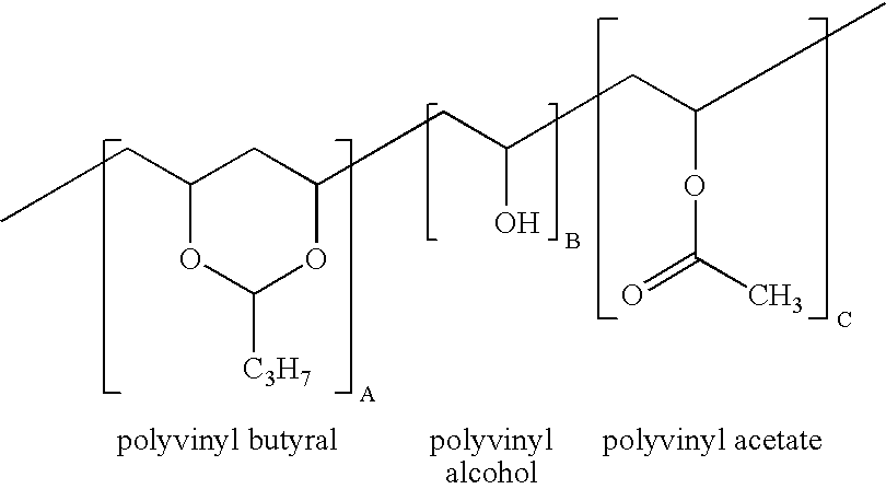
C(C1OC([C3H7])OC(CC(O)CC(OC(=O)C)C)C1)C
